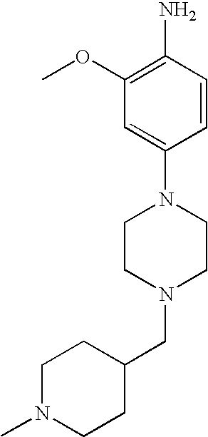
N1(C2=CC(OC)=C(N)C=C2)CCN(CC2CCN(C)CC2)CC1
